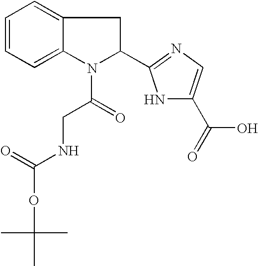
C1=CC=C2C(=C1)CC(C1=NC=C(C(O)=O)N1)N2C(=O)CNC(=O)OC(C)(C)C
